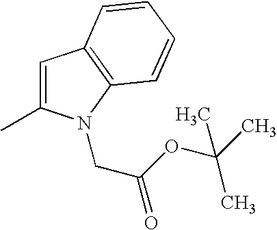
C1=C(C)N(CC(=O)OC(C)(C)C)C2=C1C=CC=C2
